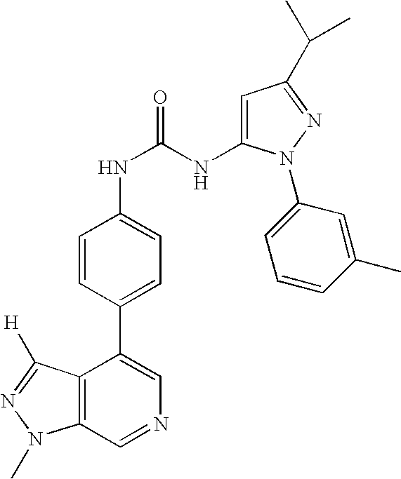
C12=C(C=NC=C1C1=CC=C(NC(NC3=CC(C(C)C)=NN3C3=CC=CC(C)=C3)=O)C=C1)N(C)N=C2[H]
